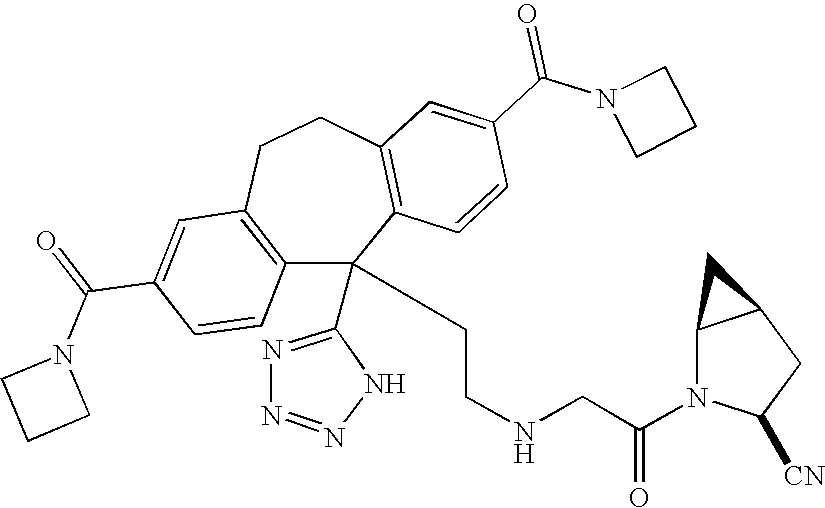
C1(C(=O)N2CCC2)=CC2=C(C=C1)C(C1=NN=NN1)(CCNCC(N1C([CN])CC3C1C3)=O)C1=C(CC2)C=C(C(N2CCC2)=O)C=C1
